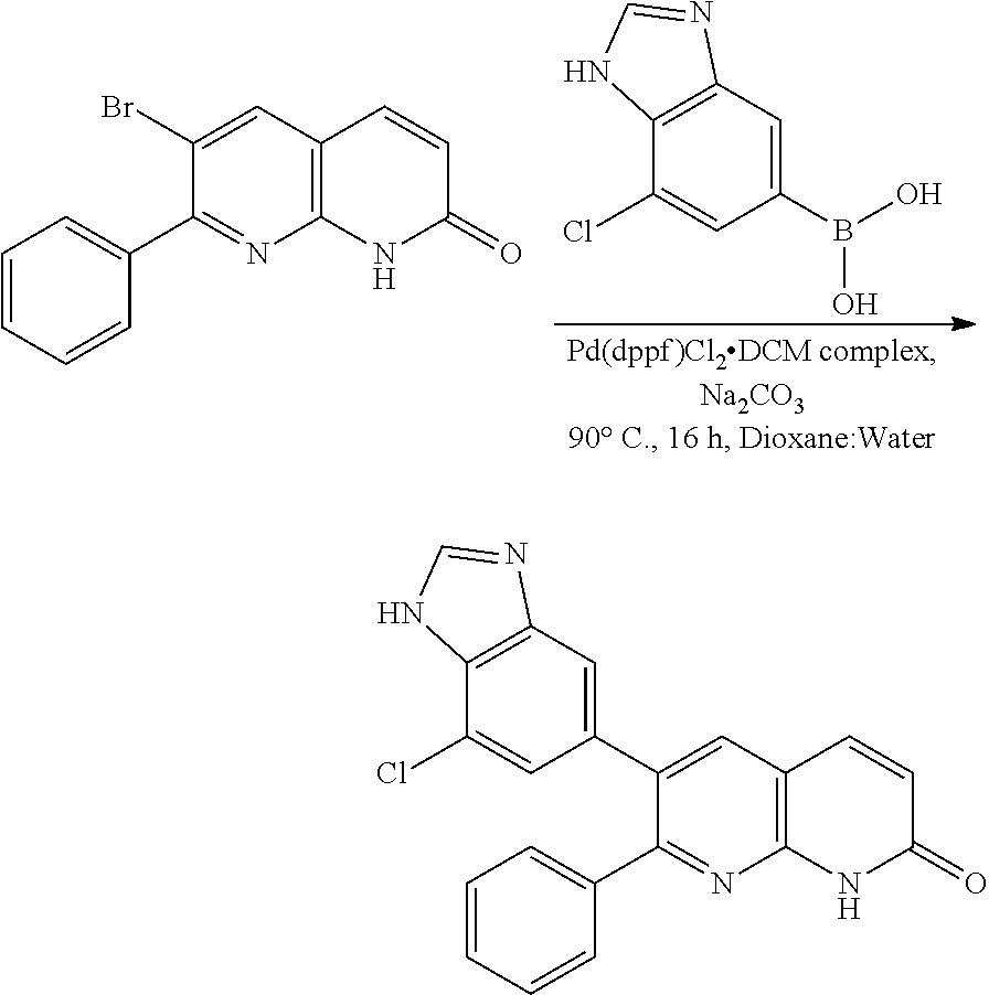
C12=C(C=C(B(O)O)C=C1Cl)N=CN2.C1=CC=CC(C2=NC3=C(C=C2Br)C=CC(=O)N3)=C1.C1=CC=CC(C2=NC3=C(C=C2C2=CC4=C(C(Cl)=C2)NC=N4)C=CC(=O)N3)=C1
